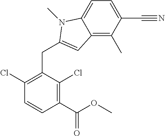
C1(C(OC)=O)=C(Cl)C(CC2=CC3=C(C)C(C#N)=CC=C3N2C)=C(Cl)C=C1
